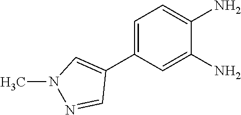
C1(C2=CN(C)N=C2)=CC=C(N)C(N)=C1
